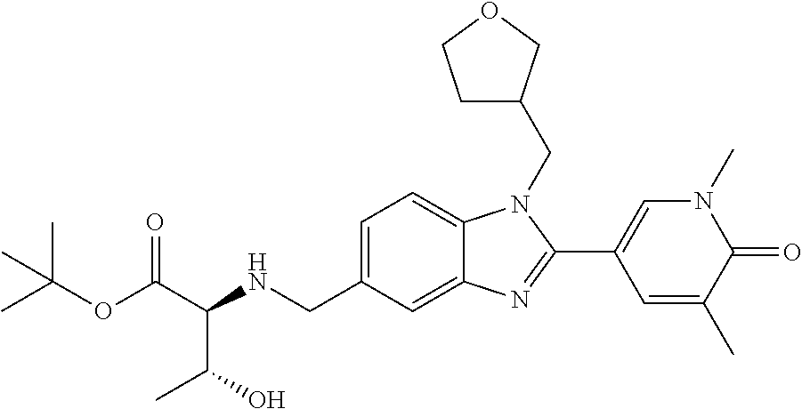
C1=C(CNC(C(OC(C)(C)C)=O)C(O)C)C=C2C(=C1)N(CC1CCOC1)C(C1=CN(C)C(=O)C(C)=C1)=N2
